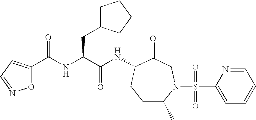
C1C(C)N(S(C2=CC=CC=N2)(=O)=O)CC(=O)C(NC(C(NC(=O)C2=CC=NO2)CC2CCCC2)=O)C1
